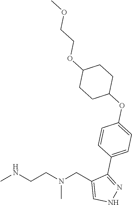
CNCCN(CC1=CNN=C1C1=CC=C(OC2CCC(OCCOC)CC2)C=C1)C
